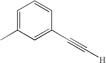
C1=C(C)C=C(C#C[H])C=C1
